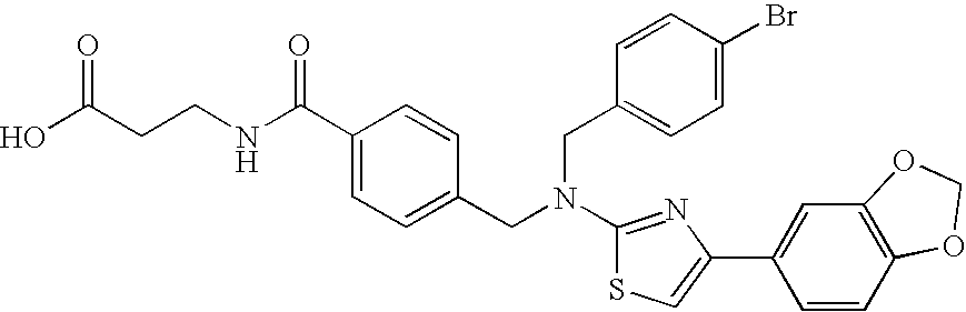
N(C1=NC(C2=CC3=C(C=C2)OCO3)=CS1)(CC1=CC=C(C(NCCC(O)=O)=O)C=C1)CC1=CC=C(Br)C=C1
